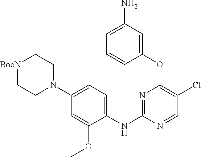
N1=C(NC2=CC=C(N3CC[BocN]CC3)C=C2OC)N=CC(Cl)=C1OC1=CC(N)=CC=C1
